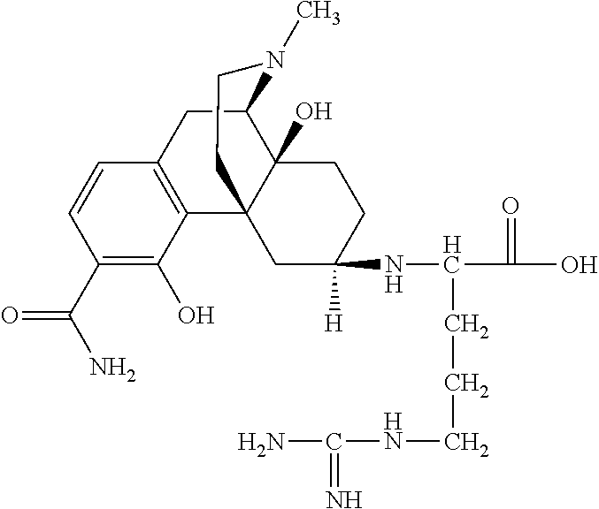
C1(C(=O)N)=C(O)C2=C(C=C1)CC1C3(O)C2(CC(NC(C(O)=O)CCCNC(N)=N)([H])CC3)CCN1C
